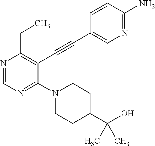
N1=CN=C(N2CCC(C(O)(C)C)CC2)C(C#CC2=CN=C(N)C=C2)=C1CC
